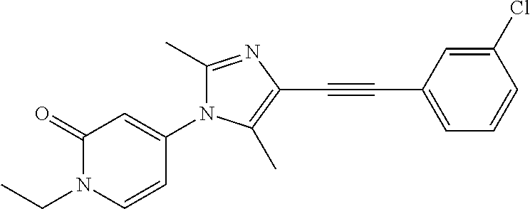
C1(=O)N(CC)C=CC(N2C(C)=NC(C#CC3=CC=CC(Cl)=C3)=C2C)=C1
